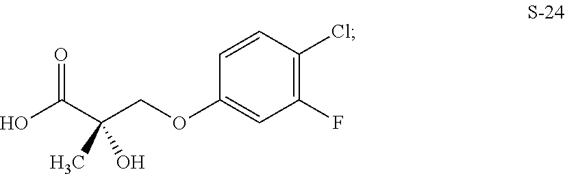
OC(=O)C(COC1=CC(F)=C(Cl)C=C1)(C)O
